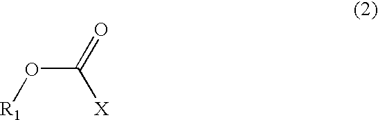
O(C(=O)[X])[R1]
